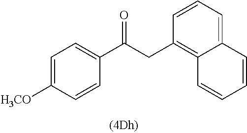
C1=CC=C2C(=C1CC(C1=CC=C([H3CO])C=C1)=O)C=CC=C2
